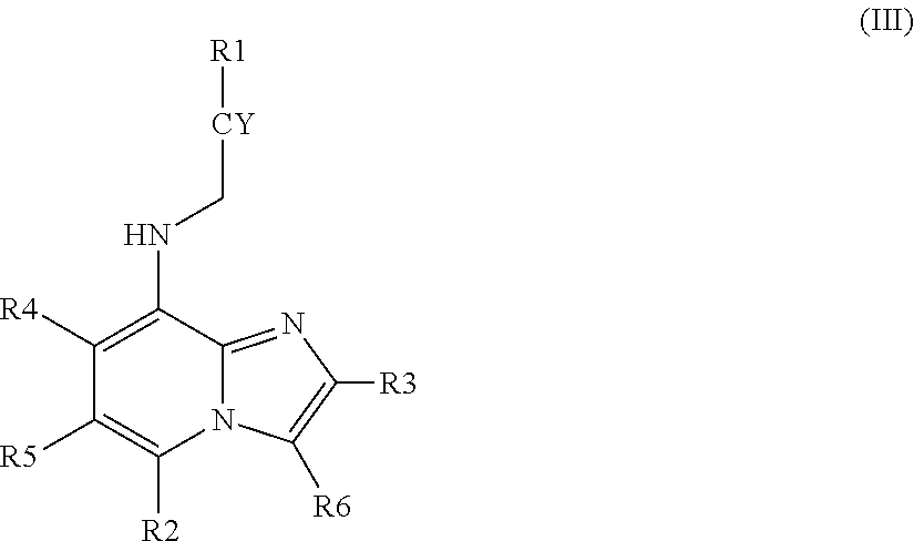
C1([R4])=C(NC[CY][R1])C2=NC([R3])=C([R6])N2C([R2])=C1[R5]
